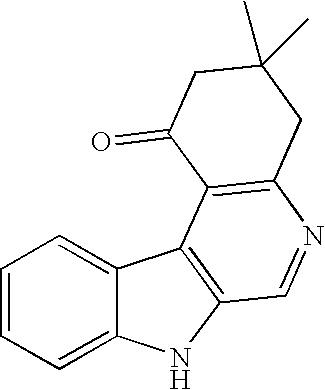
C1=CC=C2C(=C1)C1=C(N2)C=NC2=C1C(=O)CC(C)(C)C2
